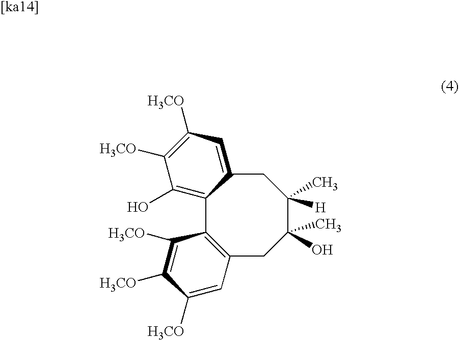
C12=C(O)C([H3CO])=C([H3CO])C=C1CC([H])(C)C(O)(C)CC1=C2C([H3CO])=C([H3CO])C([H3CO])=C1
